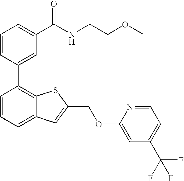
C1=CC=C(C(NCCOC)=O)C=C1C1=C2C(=CC=C1)C=C(COC1=CC(C(F)(F)F)=CC=N1)S2
